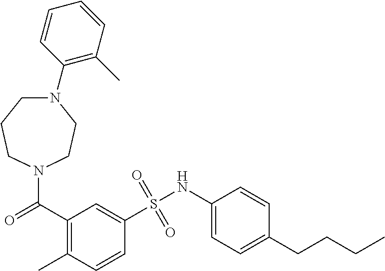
N1(C(C2=C(C)C=CC(S(NC3=CC=C(CCCC)C=C3)(=O)=O)=C2)=O)CCN(C2=C(C)C=CC=C2)CCC1
